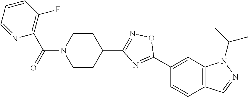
C12=C(C=C(C3=NC(C4CCN(C(=O)C5=C(F)C=CC=N5)CC4)=NO3)C=C1)N(C(C)C)N=C2
